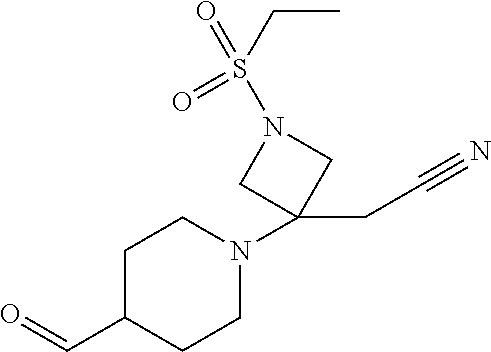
O=CC1CCN(C2(CC#N)CN(S(=O)(=O)CC)C2)CC1
